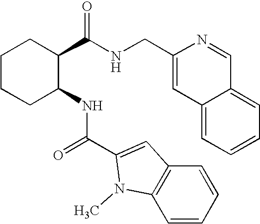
C1CCC(NC(=O)C2=CC3=C(C=CC=C3)N2C)C(C(NCC2=CC3=CC=CC=C3C=N2)=O)C1
